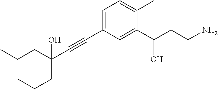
C(#CC1=CC=C(C)C(C(CCN)O)=C1)C(CCC)(O)CCC
